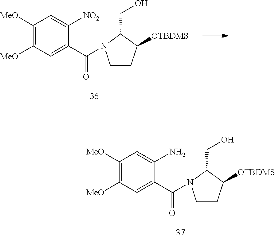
C1([MeO])=C([MeO])C=C(C(=O)N2CCC([OTBDMS])C2CO)C(N)=C1.C1([MeO])=C([MeO])C=C(C(=O)N2CCC([OTBDMS])C2CO)C([NO2])=C1
